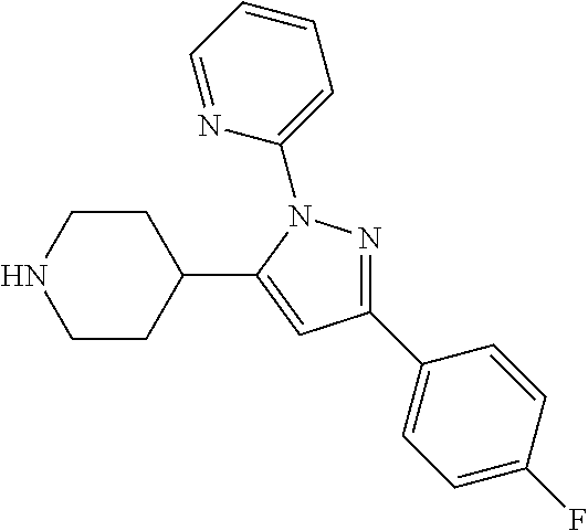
C1CNCCC1C1=CC(C2=CC=C(F)C=C2)=NN1C1=CC=CC=N1
